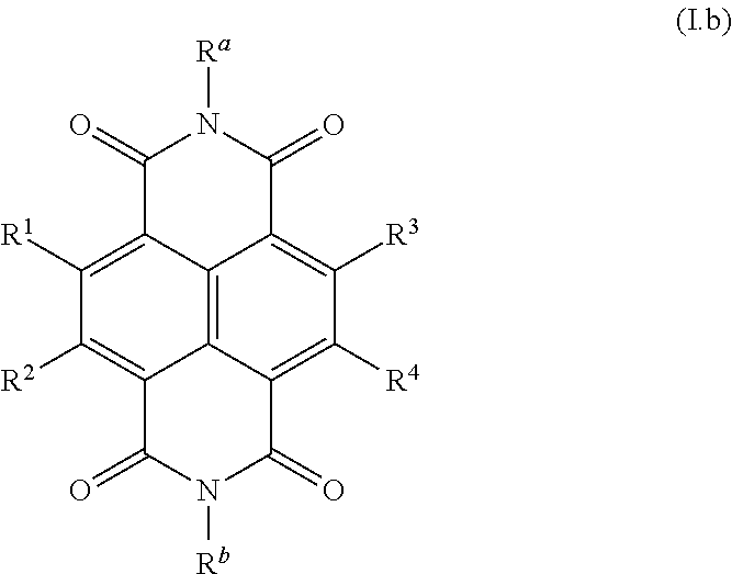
C12=C3C4=C([R4])C([R3])=C1C(=O)N([Ra])C(=O)C2=C([R1])C([R2])=C3C(=O)N([Rb])C4=O
